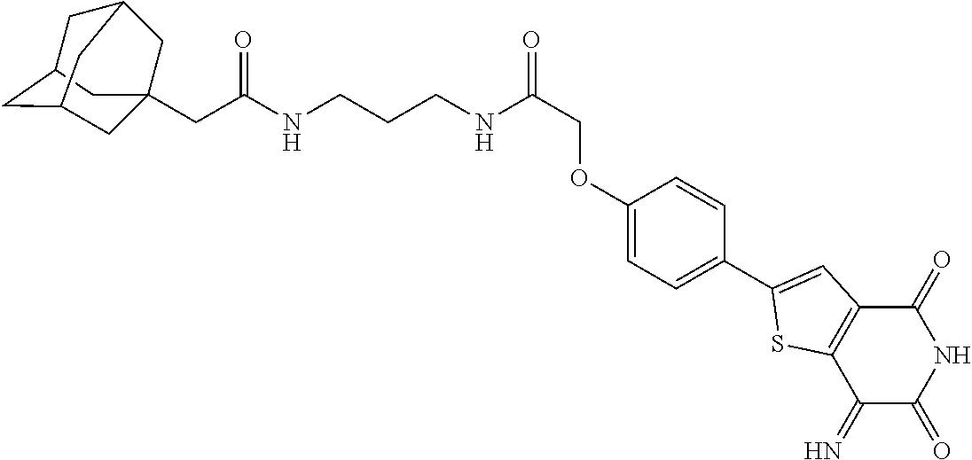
C1(=O)C2=C(C(=N)C(=O)N1)SC(C1=CC=C(OCC(NCCCNC(CC34CC5CC(C3)CC(C4)C5)=O)=O)C=C1)=C2
